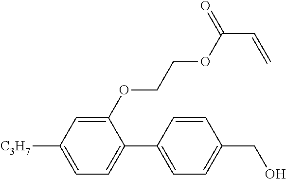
C1(OCCOC(=O)C=C)=CC([C3H7])=CC=C1C1=CC=C(CO)C=C1
